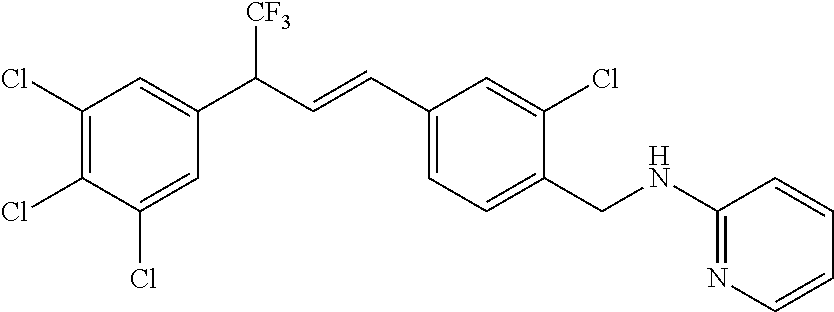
C1(Cl)=C(Cl)C(Cl)=CC(C([CF3])C=CC2=CC=C(CNC3=NC=CC=C3)C(Cl)=C2)=C1
